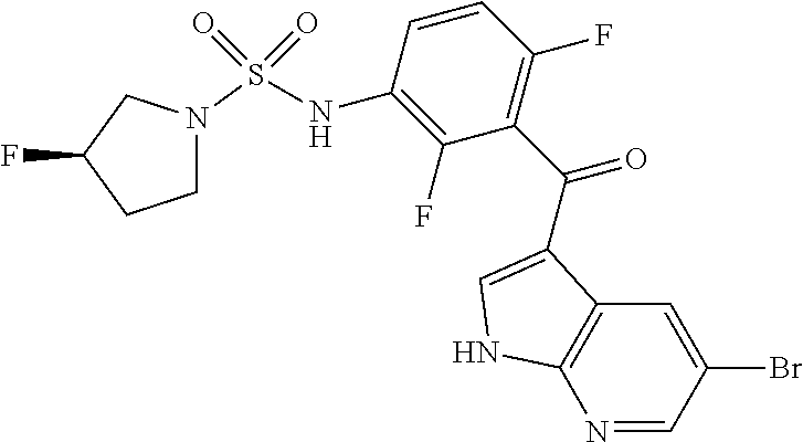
N1(S(NC2=C(F)C(C(=O)C3=CNC4=C3C=C(Br)C=N4)=C(F)C=C2)(=O)=O)CCC(F)C1
